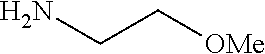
C(CN)[OMe]
